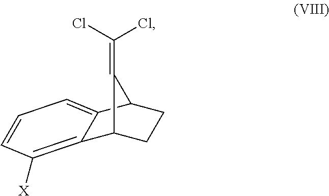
C12CCC(C1=C(Cl)Cl)C1=CC=CC([X])=C21
